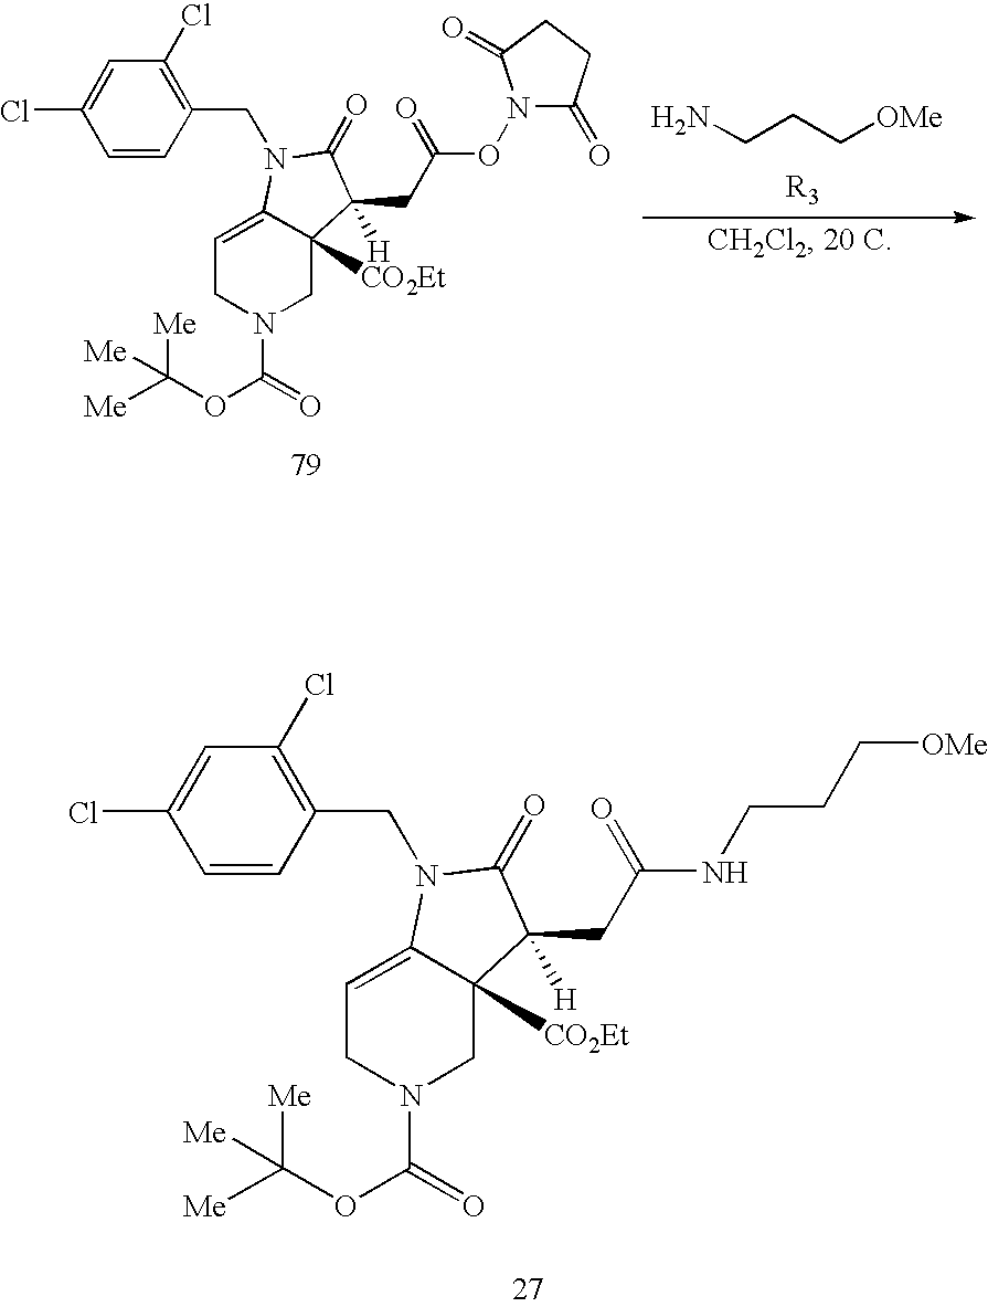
C1=CC(CN2C3=CCN(C(=O)OC([Me])([Me])[Me])CC3([CO2Et])C(CC(=O)ON3C(=O)CCC3=O)([H])C2=O)=C(Cl)C=C1Cl.NCCC[OMe].C1=CC(CN2C3=CCN(C(=O)OC([Me])([Me])[Me])CC3([CO2Et])C(CC(=O)NCCC[OMe])([H])C2=O)=C(Cl)C=C1Cl
